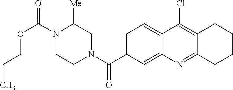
N1(C(OCCC)=O)CCN(C(=O)C2=CC=C3C(=C2)N=C2C(=C3Cl)CCCC2)CC1[Me]
